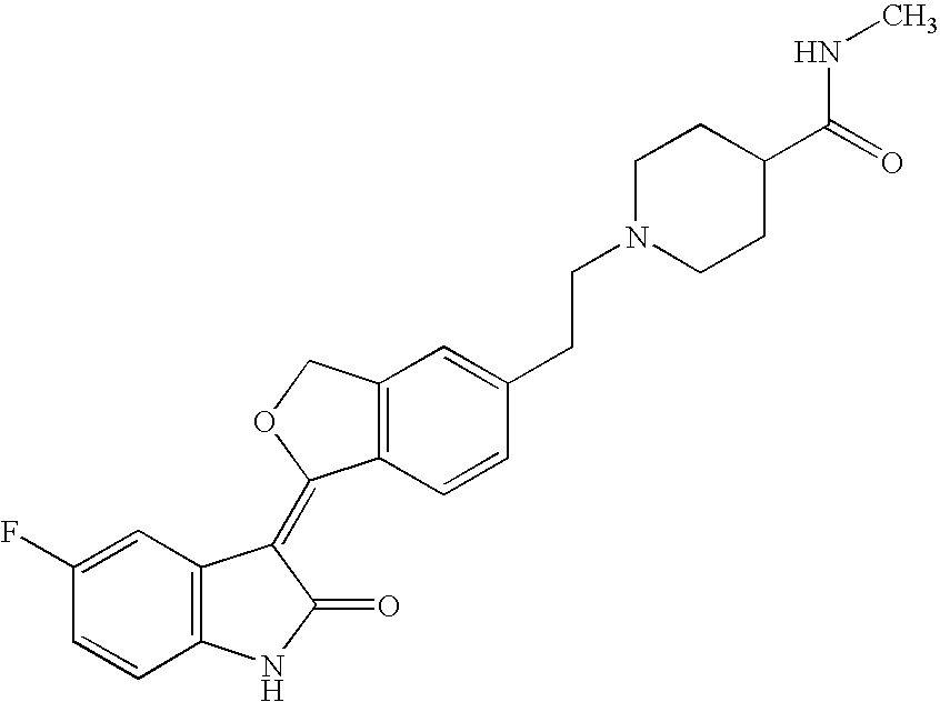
C12=C(C=CC(CCN3CCC(C(NC)=O)CC3)=C1)C(=C1C3=C(NC1=O)C=CC(F)=C3)OC2
